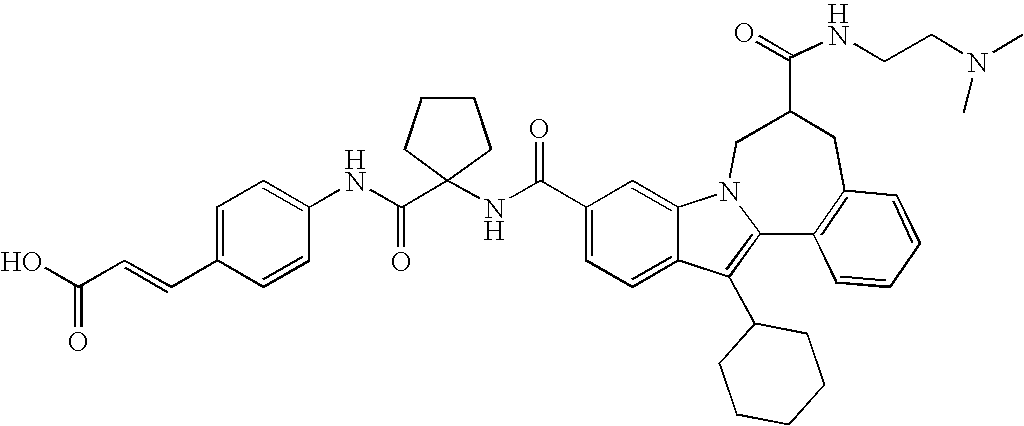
C1(C(NC2(C(NC3=CC=C(C=CC(O)=O)C=C3)=O)CCCC2)=O)=CC=C2C(=C1)N1C(=C2C2CCCCC2)C2=C(CC(C(=O)NCCN(C)C)C1)C=CC=C2
